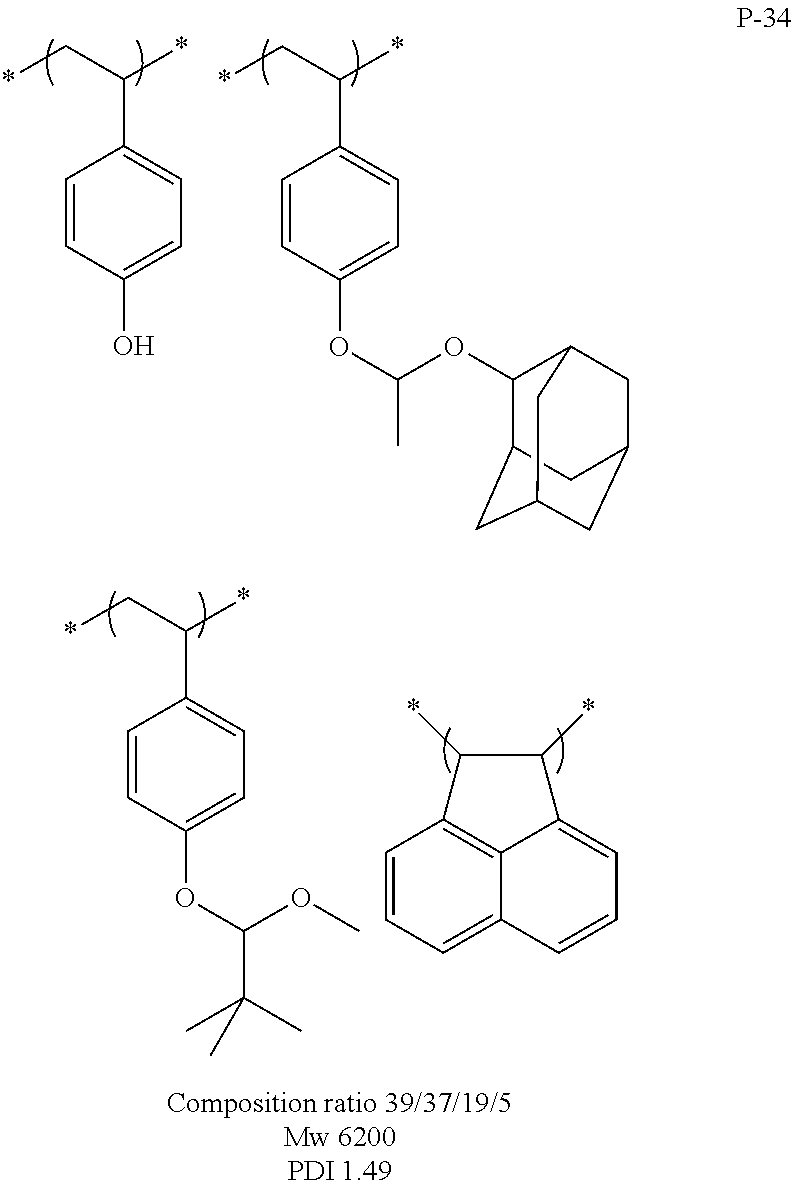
C1=CC=C2C3=C1C(*)C(*)C3=CC=C2.*CC(*)C1=CC=C(OC(OC)C(C)(C)C)C=C1.*CC(*)C1=CC=C(O)C=C1.*CC(*)C1=CC=C(OC(OC2C3CC4CC(CC2C4)C3)C)C=C1
